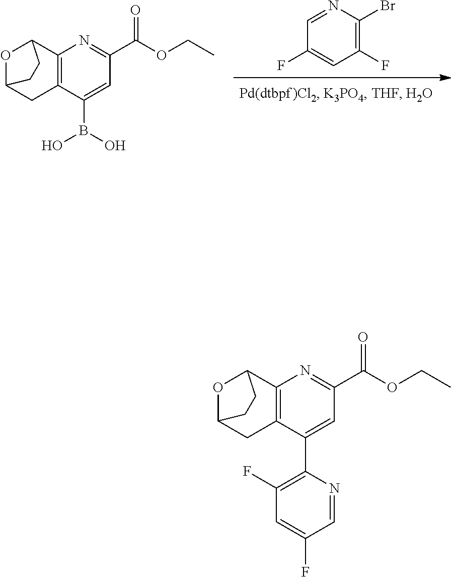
C1(F)=CC(F)=C(Br)N=C1.C12=C(C(B(O)O)=CC(C(OCC)=O)=N1)CC1OC2CC1.C12=C(C(C3=C(F)C=C(F)C=N3)=CC(C(OCC)=O)=N1)CC1OC2CC1
